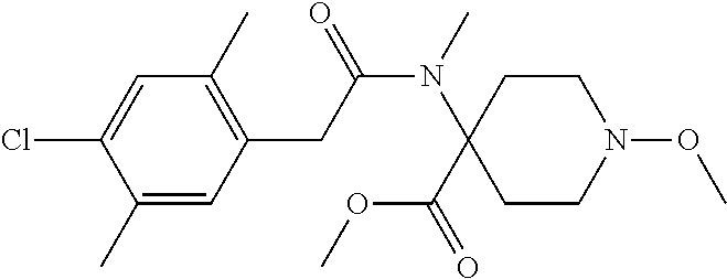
C1=C(Cl)C(C)=CC(CC(N(C2(C(OC)=O)CCN(OC)CC2)C)=O)=C1C
